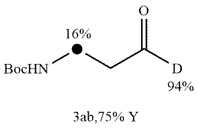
[BocHN][d]CC([D])=O
